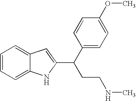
C1=CC=C2C(=C1)C=C(C(C1=CC=C(OC)C=C1)CCNC)N2
